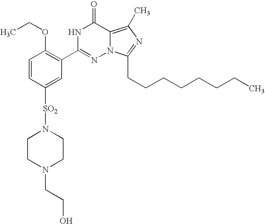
C1=CC([SO2]N2CCN(CCO)CC2)=CC(C2=NN3C(=C(C)N=C3CCCCCCCC)C(=O)N2)=C1OCC
